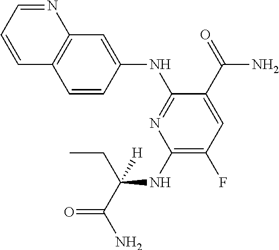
C1(NC(CC)(C(N)=O)[H])=C(F)C=C(C(=O)N)C(NC2=CC3=C(C=C2)C=CC=N3)=N1
